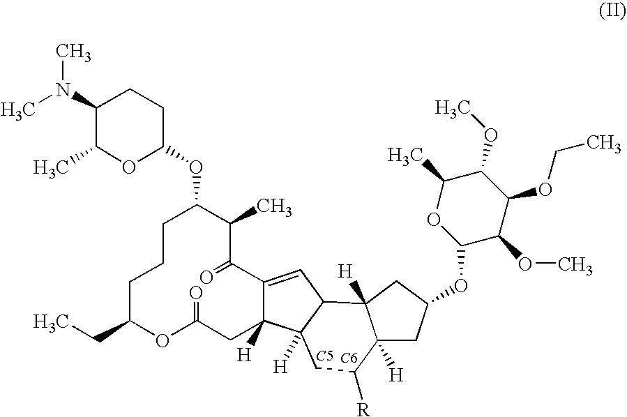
C1(N(C)C)C(C)OC(OC2C(C)C(=O)C3=CC4C([H])(C3([H])CC(=O)OC(CC)CCC2)CC([R])C2([H])CC(OC3C(OC)C(OCC)C(OC)C(C)O3)CC42[H])CC1.[C5].[C6]
